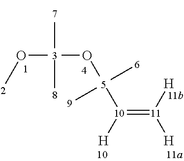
O(C(C)(C)OC(C)(C)C(=C([H])[H])[H])C
